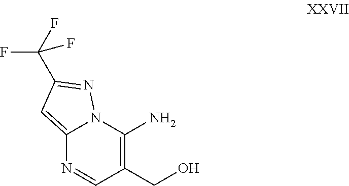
C12=CC(C(F)(F)F)=NN1C(N)=C(CO)C=N2
